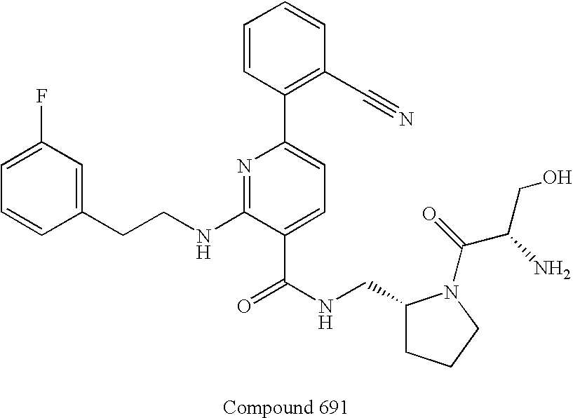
C1=CC(CCNC2=NC(C3=C(C#N)C=CC=C3)=CC=C2C(NCC2CCCN2C(C(CO)N)=O)=O)=CC(F)=C1
